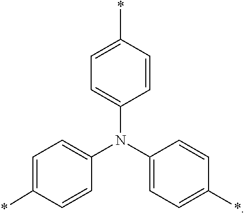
C1=C(N(C2=CC=C(*)C=C2)C2=CC=C(*)C=C2)C=CC(*)=C1
